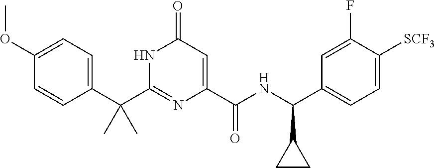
C(C1=CC=C(OC)C=C1)(C1=NC(C(NC(C2=CC=C([SCF3])C(F)=C2)C2CC2)=O)=CC(=O)N1)(C)C
